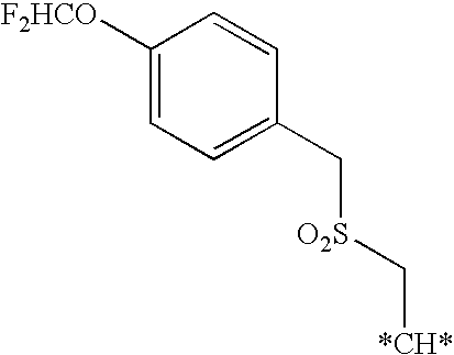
C1([F2HCO])=CC=C(C[O2S]C[*CH*])C=C1
